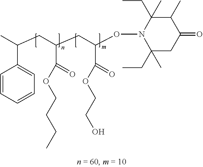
C1=CC=CC=C1C(C)CC(C(OCCCC)=O)CC(C(OCCO)=O)ON1C(C)(CC)CC(=O)C(C)C1(CC)C
